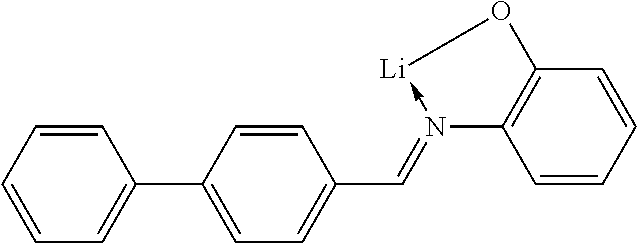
C1=CC=CC2=C1N(=CC1=CC=C(C3=CC=CC=C3)C=C1)->[Li]O2
